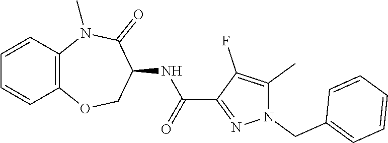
C12=C(N(C)C(=O)C(NC(C3=NN(CC4=CC=CC=C4)C(C)=C3F)=O)CO1)C=CC=C2
